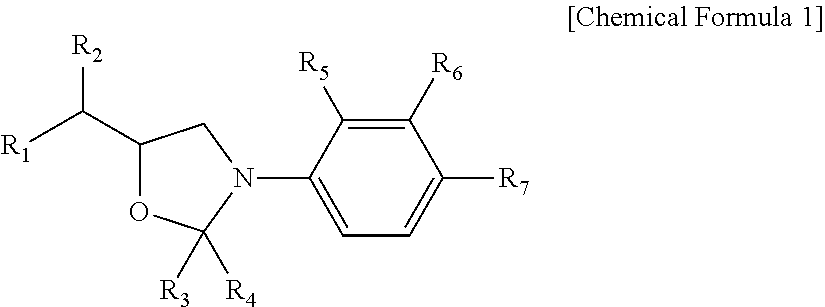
C1([R6])=C([R5])C(N2CC(C([R2])[R1])OC2([R3])[R4])=CC=C1[R7]
